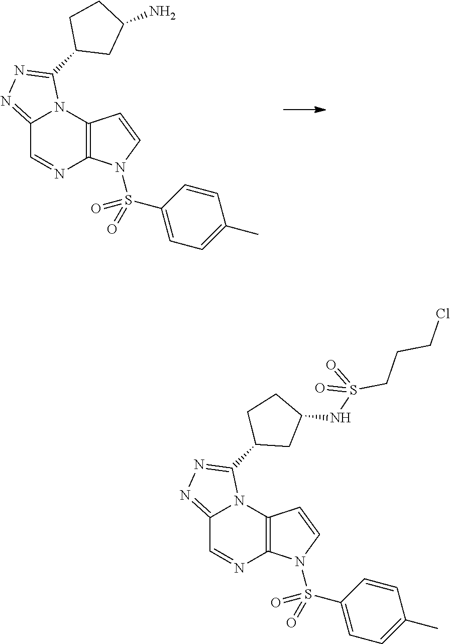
C12=NN=C(C3CC(N)CC3)N1C1=C(N=C2)N(S(C2=CC=C(C)C=C2)(=O)=O)C=C1.C12=NN=C(C3CC(NS(=O)(=O)CCCCl)CC3)N1C1=C(N=C2)N(S(C2=CC=C(C)C=C2)(=O)=O)C=C1
